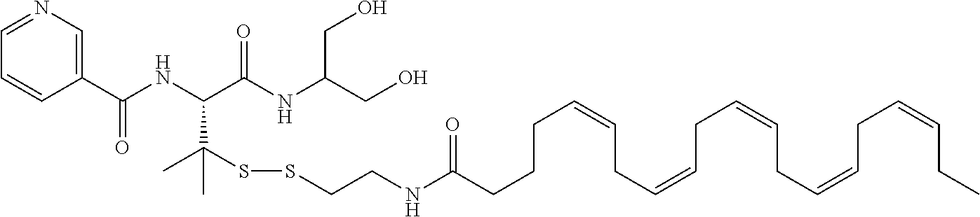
C1(C(NC(C(NC(CO)CO)=O)C(SSCCNC(CCCC=CCC=CCC=CCC=CCC=CCC)=O)(C)C)=O)=CN=CC=C1
